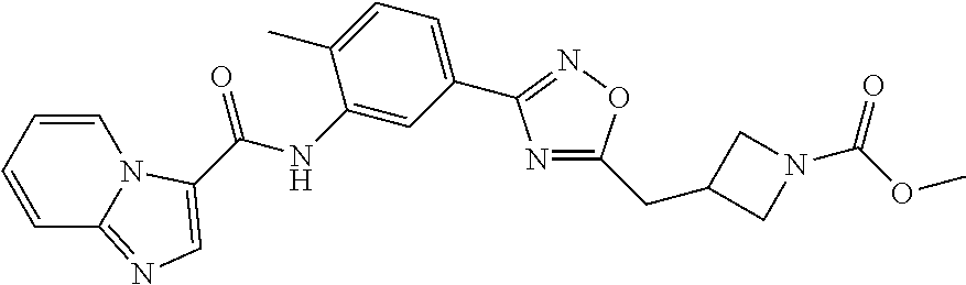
N1=C(CC2CN(C(=O)OC)C2)ON=C1C1=CC=C(C)C(NC(=O)C2=CN=C3C=CC=CN32)=C1
